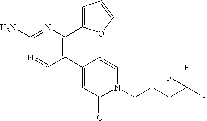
C1(C2=C(C3=CC=CO3)N=C(N)N=C2)=CC(=O)N(CCCC(F)(F)F)C=C1
